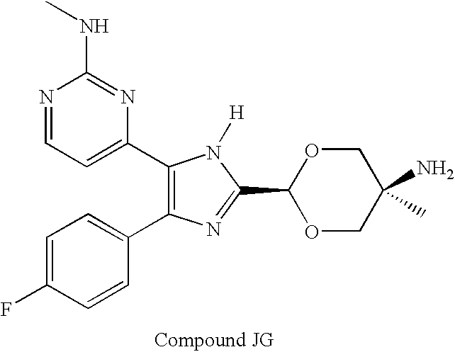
C1=C(F)C=CC(C2=C(C3=CC=NC(NC)=N3)N([H])C(C3OCC(N)(C)CO3)=N2)=C1
